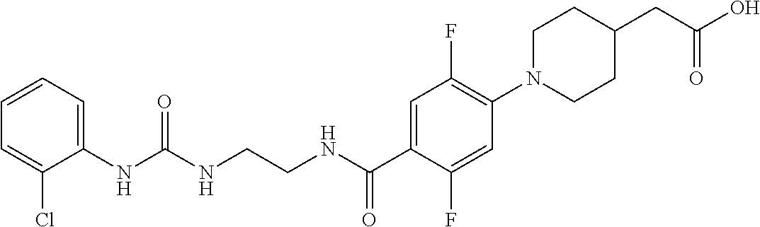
N(C(NCCNC(C1=CC(F)=C(N2CCC(CC(=O)O)CC2)C=C1F)=O)=O)C1=CC=CC=C1Cl
